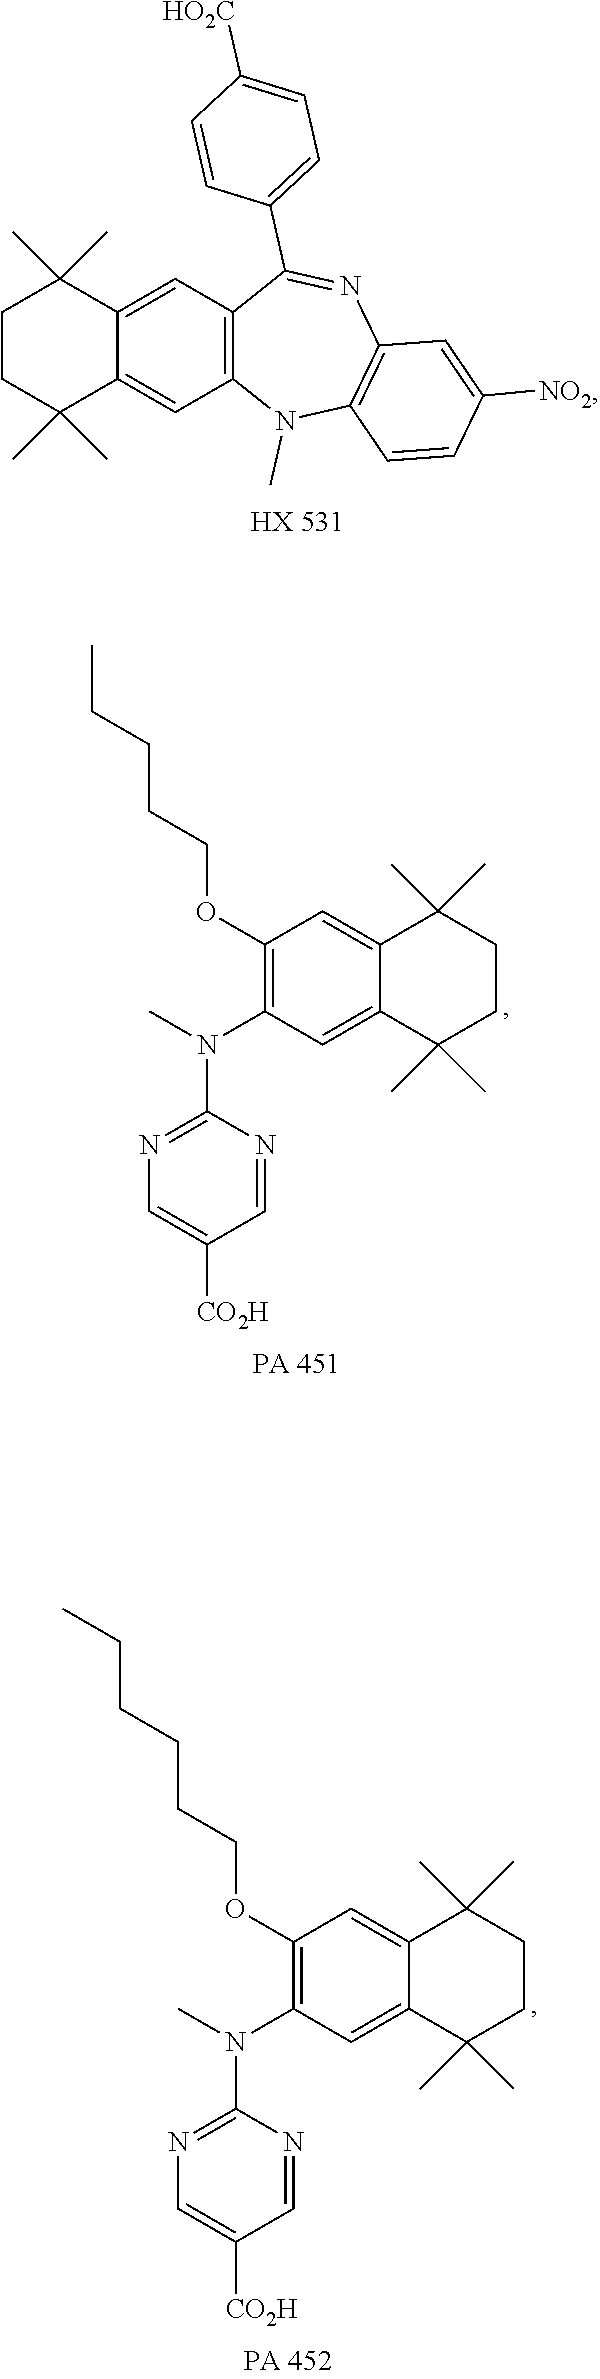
C1CC(C)(C)C2=CC3=C(C=C2C1(C)C)C(C1=CC=C([HO2C])C=C1)=NC1=C(N3C)C=CC([NO2])=C1.C1(OCCCCC)=C(N(C)C2=NC=C([CO2H])C=N2)C=C2C(=C1)C(C)(C)CCC2(C)C.C1(OCCCCCC)=C(N(C)C2=NC=C([CO2H])C=N2)C=C2C(=C1)C(C)(C)CCC2(C)C
